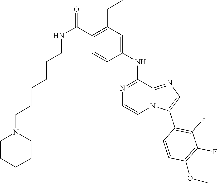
C1(C(NCCCCCCN2CCCCC2)=O)=C(CC)C=C(NC2=NC=CN3C2=NC=C3C2=C(F)C(F)=C(OC)C=C2)C=C1
